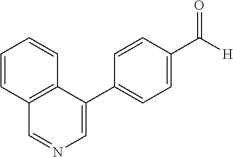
N1=CC2=C(C(C3=CC=C(C(=O)[H])C=C3)=C1)C=CC=C2
